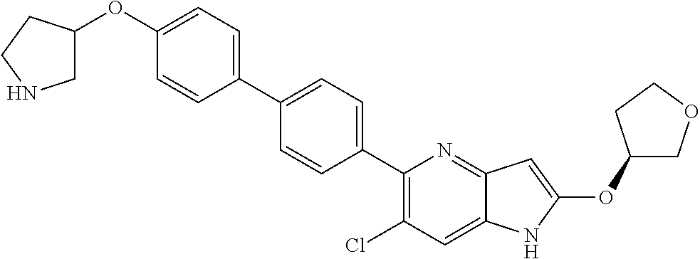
C1(OC2=CC3=NC(C4=CC=C(C5=CC=C(OC6CNCC6)C=C5)C=C4)=C(Cl)C=C3N2)COCC1
